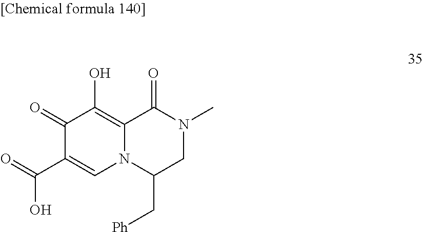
C1(=O)C(C(=O)O)=CN2C(=C1O)C(=O)N(C)CC2C[Ph]
